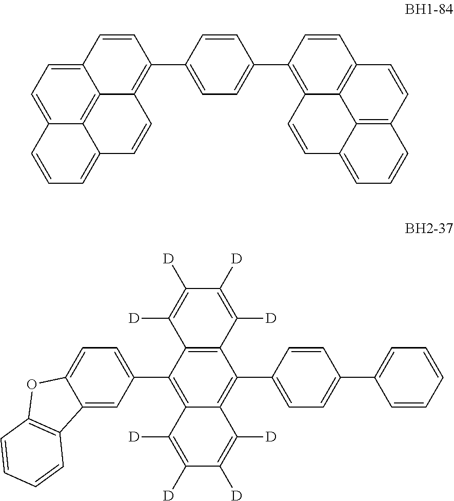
C12=C(C3=CC=C(C4=C5C=CC6=CC=CC7=C6C5=C(C=C7)C=C4)C=C3)C=CC3=CC=C4C=CC=C(C4=C13)C=C2.C1=C2C(=CC(C3=C4C(=C(C5=CC=C(C6=CC=CC=C6)C=C5)C5=C3C([D])=C([D])C([D])=C5[D])C([D])=C([D])C([D])=C4[D])=C1)C1=C(O2)C=CC=C1
